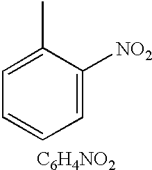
C1(C)=CC=CC=C1[NO2].[C6H4NO2]
